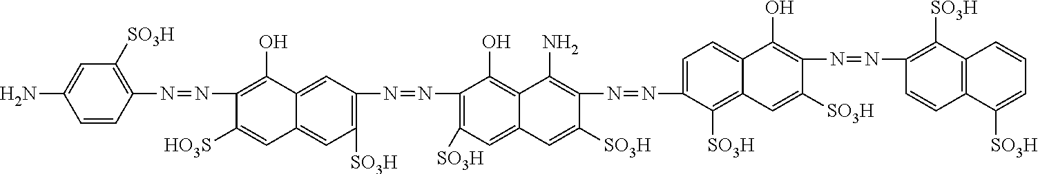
C1=CC(N=NC2=C(O)C3=CC(N=NC4=C([SO3H])C=C5C(=C4O)C(N)=C(N=NC4=CC=C6C(=C4[SO3H])C=C([SO3H])C(N=NC4=C([SO3H])C7=C(C=C4)C([SO3H])=CC=C7)=C6O)C([SO3H])=C5)=C([SO3H])C=C3C=C2[HO3S])=C([SO3H])C=C1N
